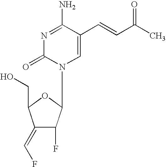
OCC1C(=CF)C(F)C(N2C=C(C=CC(C)=O)C(N)=NC2=O)O1
